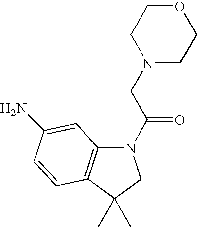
N1(C(CN2CCOCC2)=O)C2=C(C(C)(C)C1)C=CC(N)=C2
